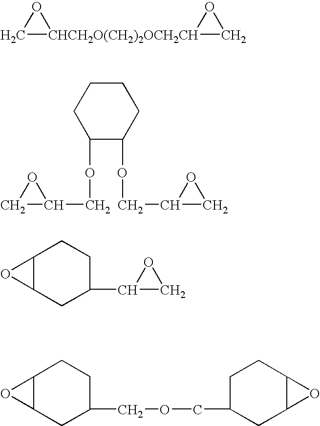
C1[CHCH2O(CH2)2OCH2CH]2(O1)CO2.C1CCC(OCC2OC2)C(OCC2CO2)C1.C12C(CC(C3CO3)CC1)O2.C12C(CC(COCC3CC4C(CC3)O4)CC1)O2
